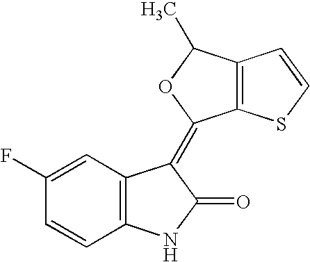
C1(F)=CC2=C(C=C1)NC(=O)C2=C1C2=C(C(C)O1)C=CS2
